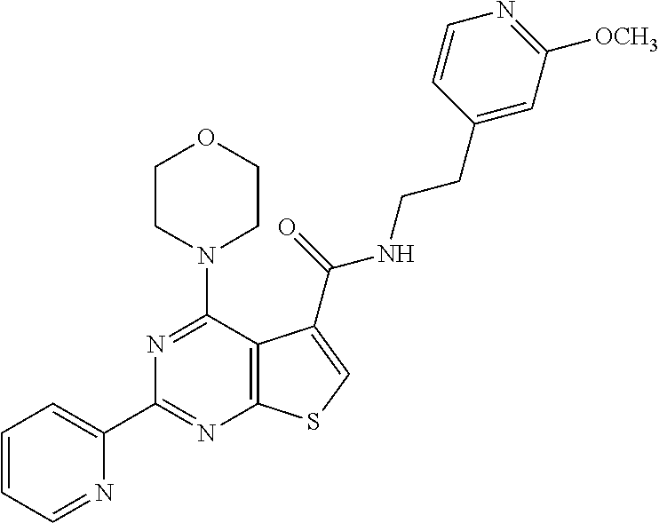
C1(C2=CC=CC=N2)=NC2=C(C(N3CCOCC3)=N1)C(C(=O)NCCC1=CC([OCH3])=NC=C1)=CS2
